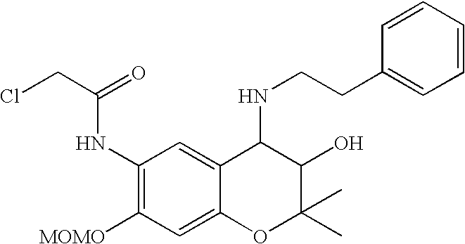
C1(NC(=O)CCl)=C([MOMO])C=C2C(=C1)C(NCCC1=CC=CC=C1)C(O)C(C)(C)O2
